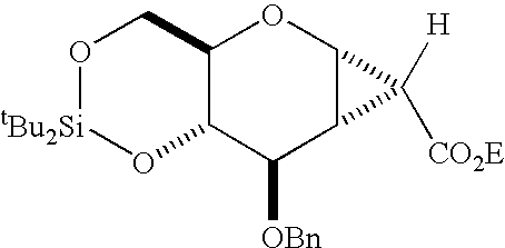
O1[tBu2Si]OC2C(C1)OC1C(C2[OBn])C1([H])[CO2E]
